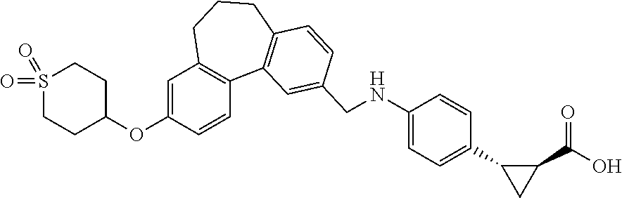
C1=C(OC2CCS(=O)(=O)CC2)C=CC2=C1CCCC1=C2C=C(CNC2=CC=C(C3C(C(O)=O)C3)C=C2)C=C1
